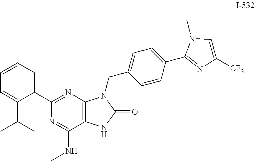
C12=C(N=C(C3=CC=CC=C3C(C)C)N=C1NC)N(CC1=CC=C(C3=NC([CF3])=CN3C)C=C1)C(=O)N2
